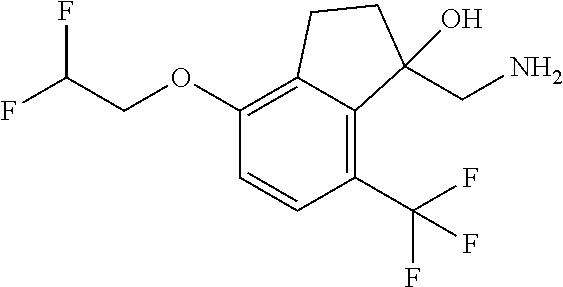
C1(OCC(F)F)=C2C(=C(C(F)(F)F)C=C1)C(CN)(O)CC2
